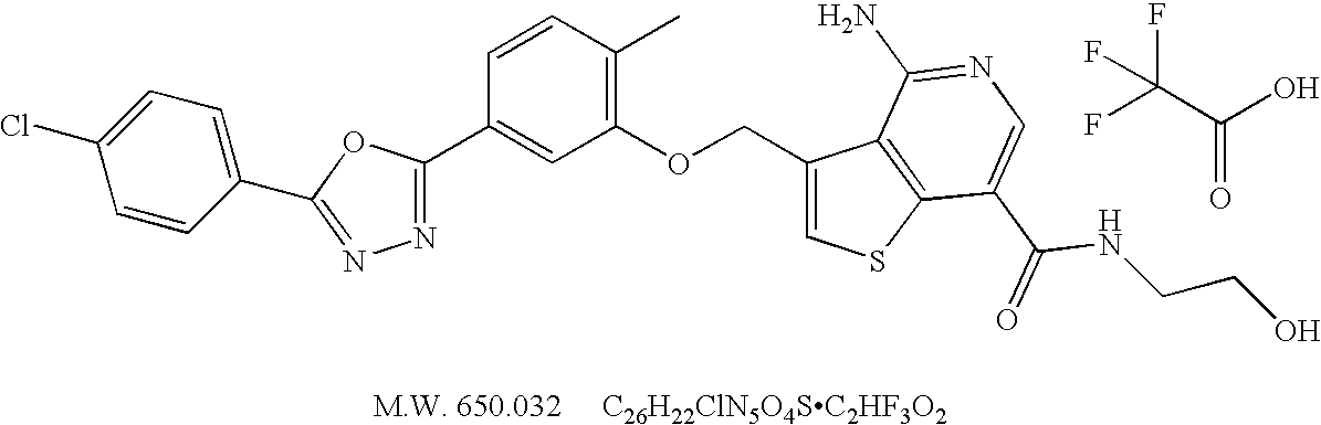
N1=C(C2=CC=C(Cl)C=C2)OC(C2=CC(OCC3=CSC4=C3C(N)=NC=C4C(=O)NCCO)=C(C)C=C2)=N1.FC(C(O)=O)(F)F
